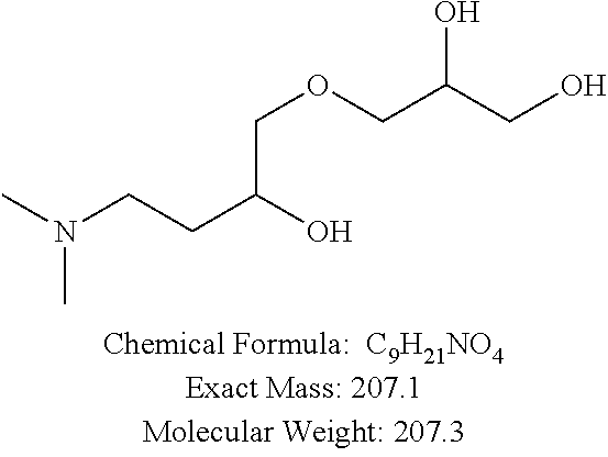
N(CCC(O)COCC(CO)O)(C)C
